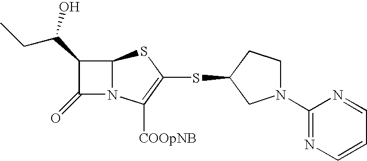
C1(N2CCC(SC3=C([COOpNB])N4C(S3)C(C(CC)O)C4=O)C2)=NC=CC=N1
